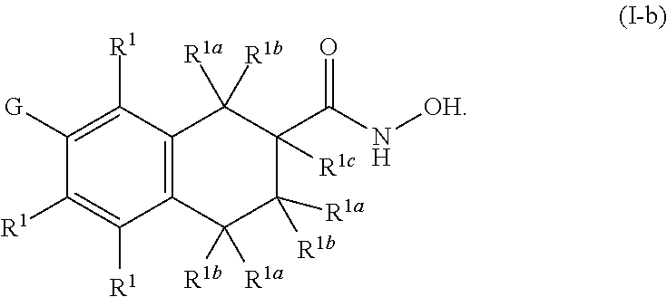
C12=C(C([R1])=C([G])C([R1])=C1[R1])C([R1a])([R1b])C([R1c])(C(N[OH])=O)C([R1b])([R1a])C2([R1b])[R1a]
